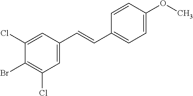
C1(Br)=C(Cl)C=C(C=CC2=CC=C(OC)C=C2)C=C1Cl
